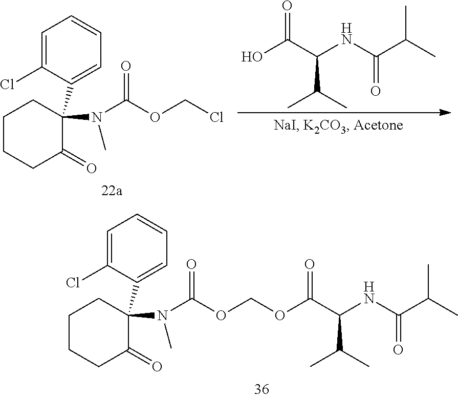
C1=C(Cl)C(C2(N(C(=O)OCOC(C(NC(C(C)C)=O)C(C)C)=O)C)C(=O)CCCC2)=CC=C1.C1=C(Cl)C(C2(N(C(=O)OCCl)C)C(=O)CCCC2)=CC=C1.OC(C(NC(C(C)C)=O)C(C)C)=O
